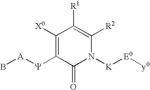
C1([X0])=C([Y][A]B)C(=O)N([K][E0][y0])C([R2])=C1[R1]
